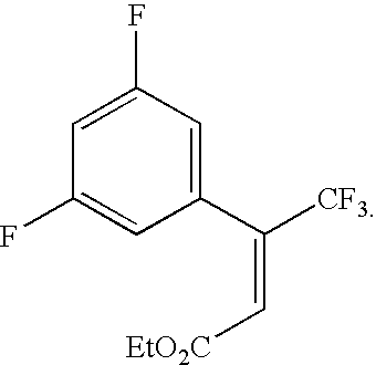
C1(F)=CC(F)=CC(C([CF3])=C[EtO2C])=C1
